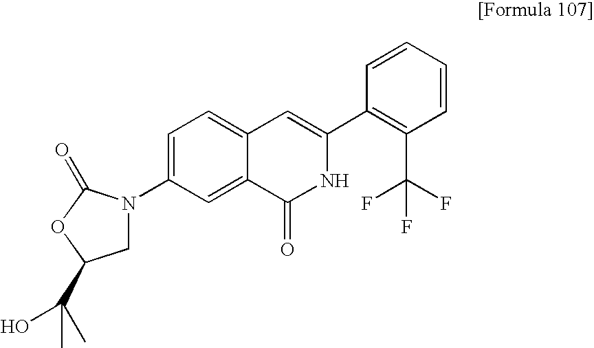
C1=CC=CC(C2=CC3=CC=C(N4CC(C(C)(O)C)OC4=O)C=C3C(=O)N2)=C1C(F)(F)F
